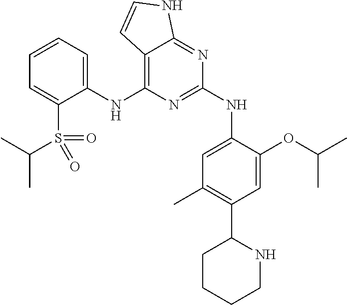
C1(NC2=C3C(=NC(NC4=CC(C)=C(C5CCCCN5)C=C4OC(C)C)=N2)NC=C3)=CC=CC=C1S(C(C)C)(=O)=O
